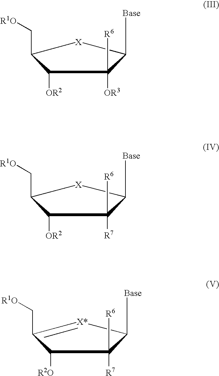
C1([OR2])C(C[R1O])[X]C([Base])C1([OR3])[R6].C1([R2O])C(C[R1O])=[X*]C([Base])C1([R7])[R6].C1([OR2])C(C[R1O])[X]C([Base])C1([R7])[R6]
